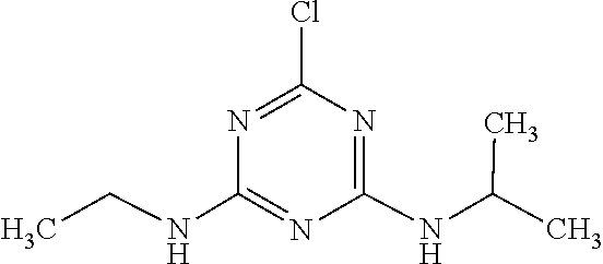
N(C(C)C)C1=NC(Cl)=NC(NCC)=N1
